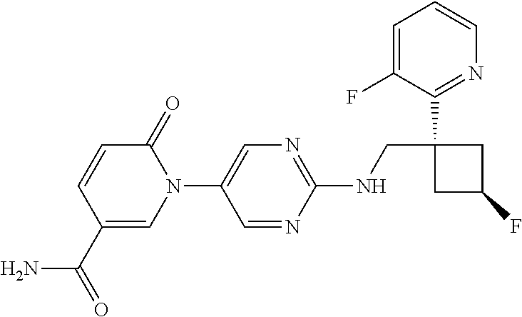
C1(NCC2(C3=NC=CC=C3F)CC(F)C2)=NC=C(N2C(=O)C=CC(C(=O)N)=C2)C=N1
